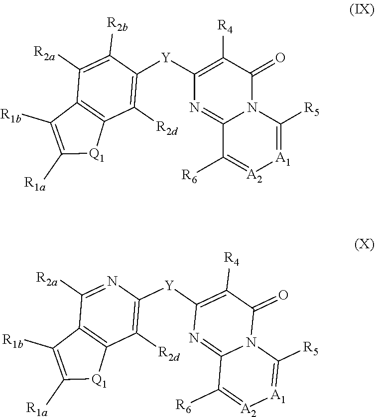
C1([Y]C2=C([R4])C(=O)N3C(=N2)C([R6])=[A2][A1]=C3[R5])=C([R2d])C2=C(C([R2a])=C1[R2b])C([R1b])=C([R1a])[Q1]2.C1([Y]C2=C([R4])C(=O)N3C(=N2)C([R6])=[A2][A1]=C3[R5])=C([R2d])C2=C(C([R2a])=N1)C([R1b])=C([R1a])[Q1]2
